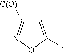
[C(O)]C1=NOC(C)=C1
